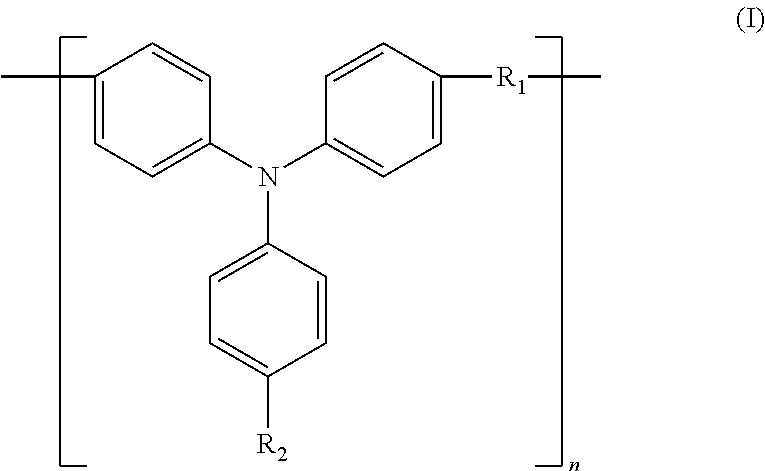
C1=CC(N(C2=CC=C(C)C=C2)C2=CC=C([R1]C)C=C2)=CC=C1[R2]
